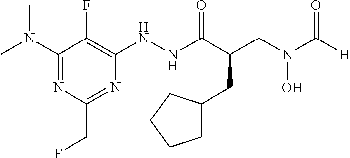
C1(N(C)C)=NC(CF)=NC(NNC(C(CC2CCCC2)CN(O)C([H])=O)=O)=C1F
